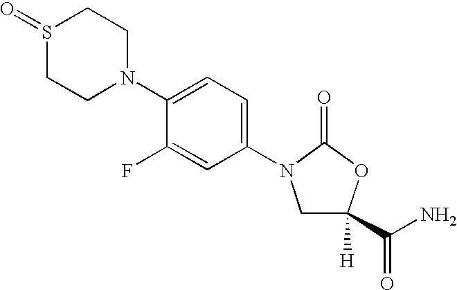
S1(=O)CCN(C2=CC=C(N3CC([H])(C(N)=O)OC3=O)C=C2F)CC1
